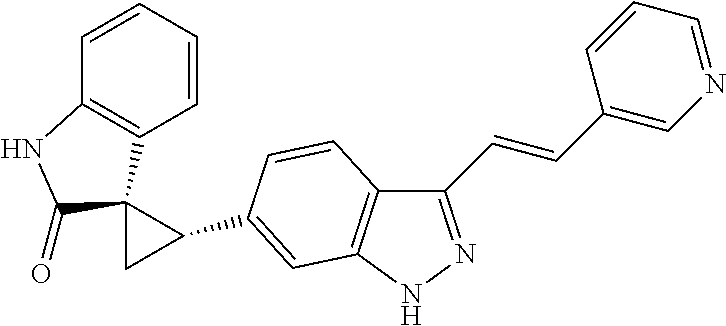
C1(C=CC2=CN=CC=C2)=NNC2=C1C=CC(C1CC13C1=C(C=CC=C1)NC3=O)=C2
